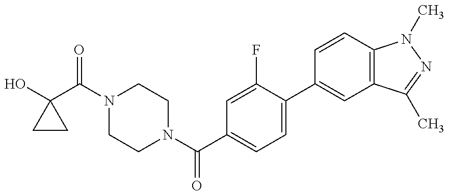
OC1(C(N2CCN(C(C3=CC=C(C4=CC5=C(C=C4)N(C)N=C5C)C(F)=C3)=O)CC2)=O)CC1
